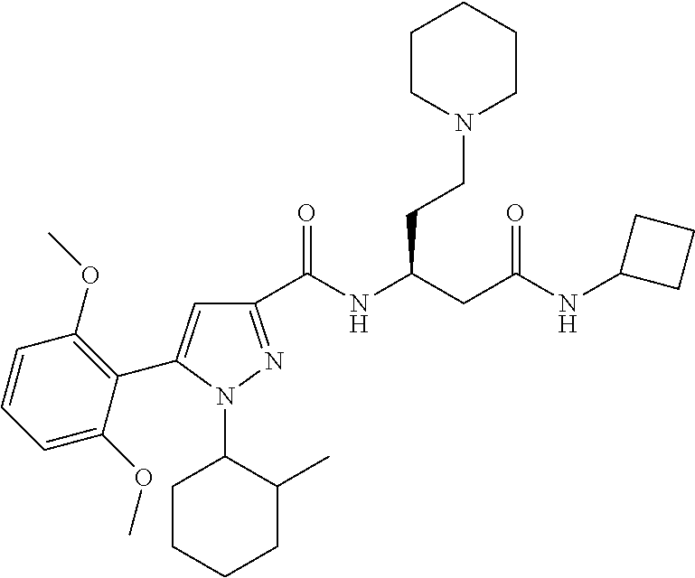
C1(C(NC(CC(NC2CCC2)=O)CCN2CCCCC2)=O)=NN(C2CCCCC2C)C(C2=C(OC)C=CC=C2OC)=C1
